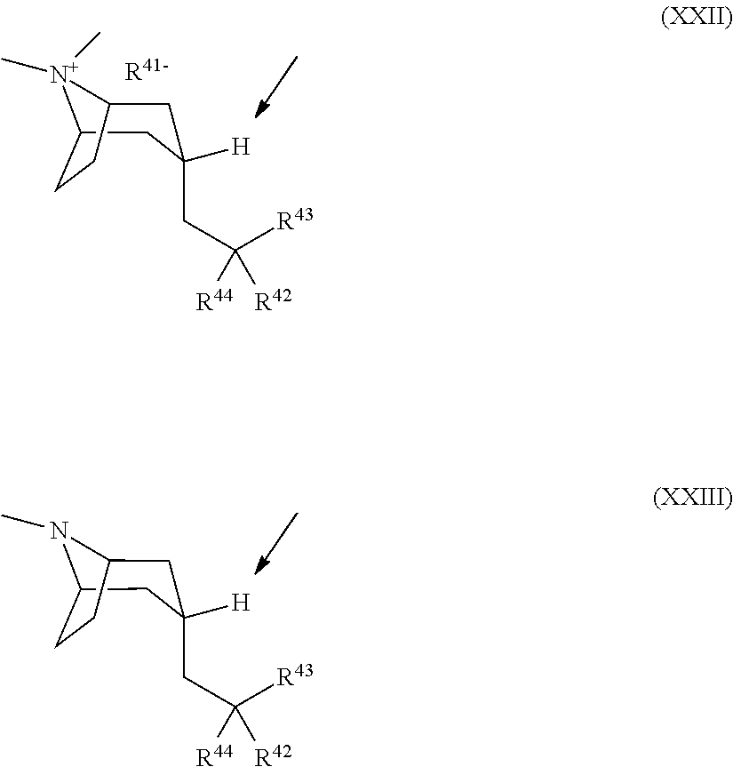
[N+]1(C)(C)C2CC([H])(CC([R43])([R44])[R42])CC1CC2.[R41-].N1(C)C2CC([H])(CC([R43])([R44])[R42])CC1CC2
